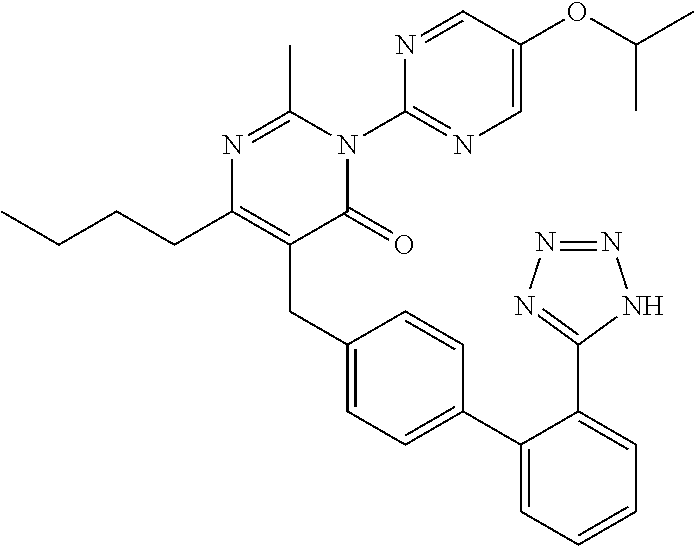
CCCCC1=C(CC2=CC=C(C3=CC=CC=C3C3=NN=NN3)C=C2)C(=O)N(C2=NC=C(OC(C)C)C=N2)C(C)=N1
